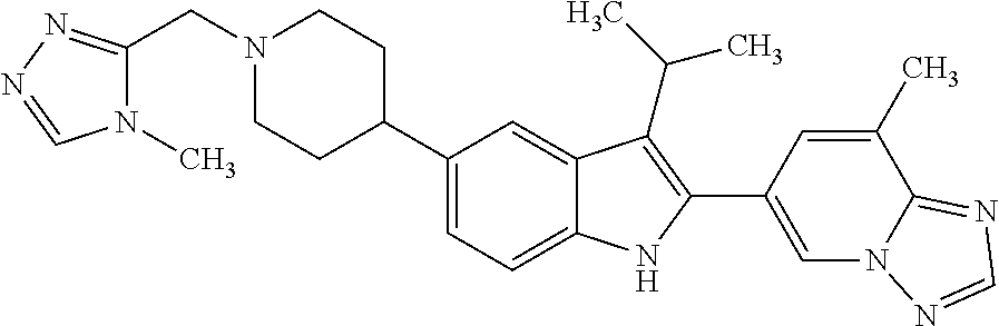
N1(CC2=NN=CN2C)CCC(C2=CC=C3C(=C2)C(C(C)C)=C(C2=CN4C(=NC=N4)C(C)=C2)N3)CC1
